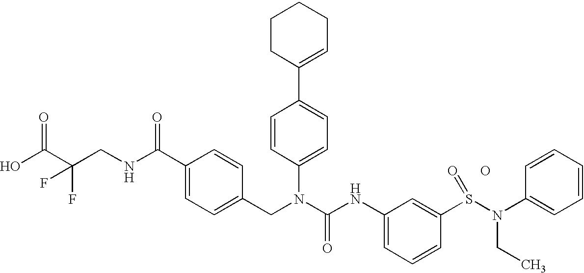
OC(C(CNC(C1=CC=C(CN(C(NC2=CC=CC(S(N(C3=CC=CC=C3)CC)=O)=C2)=O)C2=CC=C(C3=CCCCC3)C=C2)C=C1)=O)(F)F)=O.O
